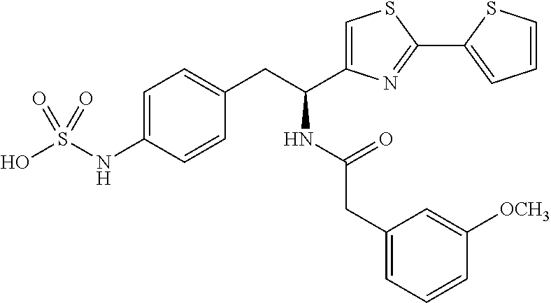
C1=C(NS(O)(=O)=O)C=CC(CC(NC(=O)CC2=CC=CC([OCH3])=C2)C2=CSC(C3=CC=CS3)=N2)=C1
